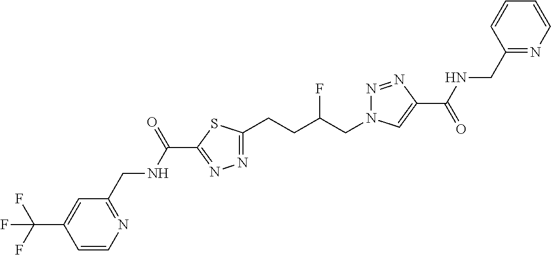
C1=CN=C(CNC(C2=NN=C(CCC(CN3N=NC(C(NCC4=NC=CC=C4)=O)=C3)F)S2)=O)C=C1C(F)(F)F
